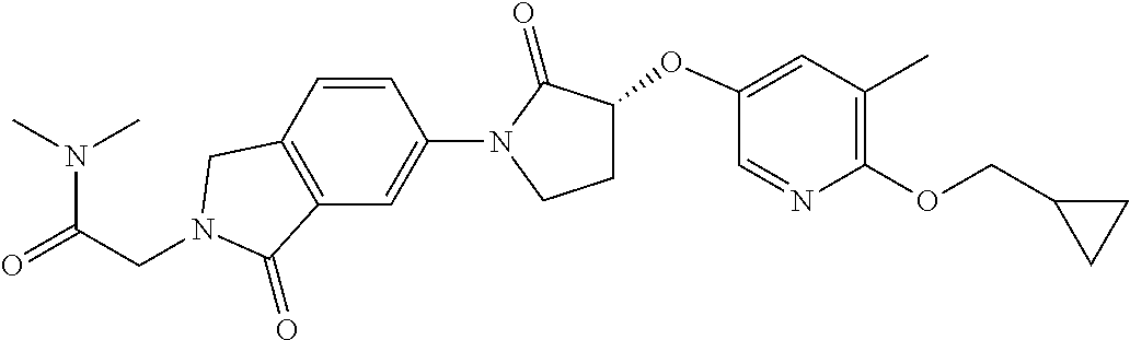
N(C(=O)CN1CC2=C(C=C(N3C(=O)C(OC4=CC(C)=C(OCC5CC5)N=C4)CC3)C=C2)C1=O)(C)C
